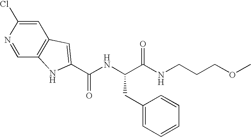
C1=C(Cl)N=CC2=C1C=C(C(NC(C(=O)NCCCOC)CC1=CC=CC=C1)=O)N2
